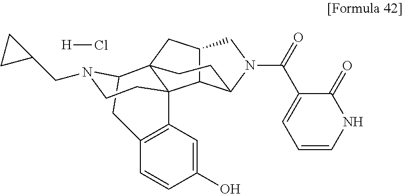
C12C3C(N(C(=O)C4=CC=CNC4=O)C1)CCC1(C2)C32C3=C(CC1N(CC1CC1)CC2)C=CC(O)=C3.[H]Cl
